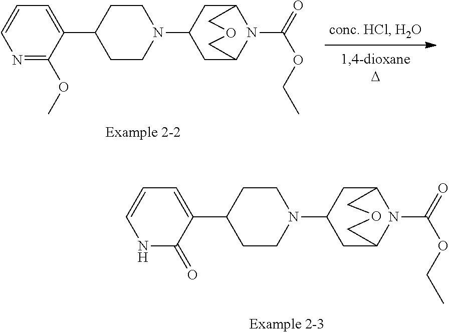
C1(C2CCN(C3CC4N(C(=O)OCC)C(C3)COC4)CC2)=CC=CNC1=O.C1(C2CCN(C3CC4N(C(=O)OCC)C(C3)COC4)CC2)=CC=CN=C1OC
